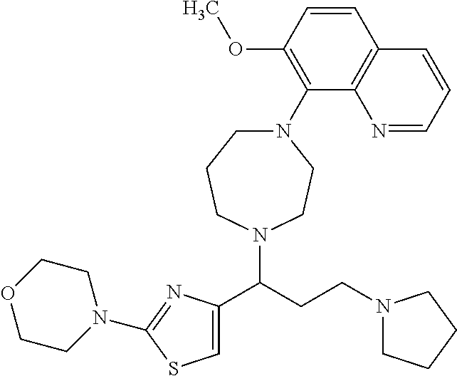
C1(OC)=C(N2CCCN(C(CCN3CCCC3)C3=CSC(N4CCOCC4)=N3)CC2)C2=C(C=C1)C=CC=N2
